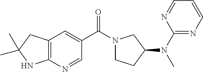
C(C1=CC2=C(N=C1)NC(C)(C)C2)(=O)N1CCC(N(C2=NC=CC=N2)C)C1
